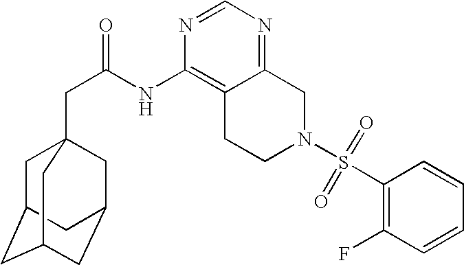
C1C2CC3CC(CC1(CC(=O)NC1=C4C(=NC=N1)CN(S(C1=C(F)C=CC=C1)(=O)=O)CC4)C3)C2
